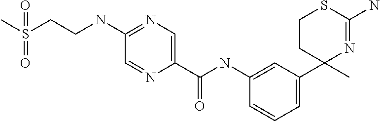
CS(CCNC1=NC=C(C(=O)NC2=CC(C3(C)N=C(N)SCC3)=CC=C2)N=C1)(=O)=O
